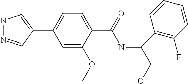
C1(C2=CNN=C2)=CC=C(C(=O)NC(CO)C2=C(F)C=CC=C2)C(OC)=C1
